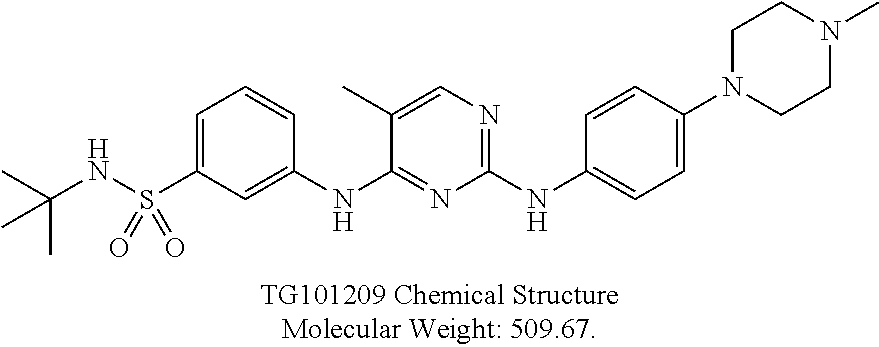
C1=CC(NC2=NC=C(C)C(NC3=CC(S(NC(C)(C)C)(=O)=O)=CC=C3)=N2)=CC=C1N1CCN(C)CC1
